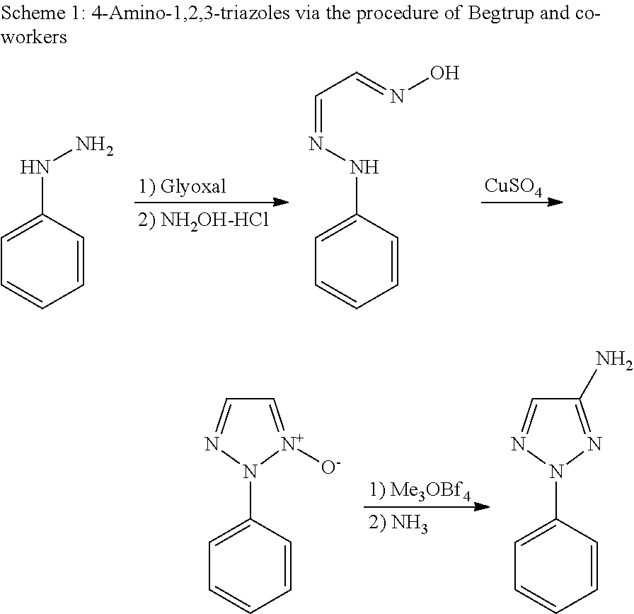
[CuSO4].C1=CC(NN)=CC=C1.C1=CC(NN=CC=NO)=CC=C1.[1) Me3OBf4].[2) NH3].C1=CC(N2[N+]([O-])=CC=N2)=CC=C1.C1=CC(N2N=C(N)C=N2)=CC=C1
